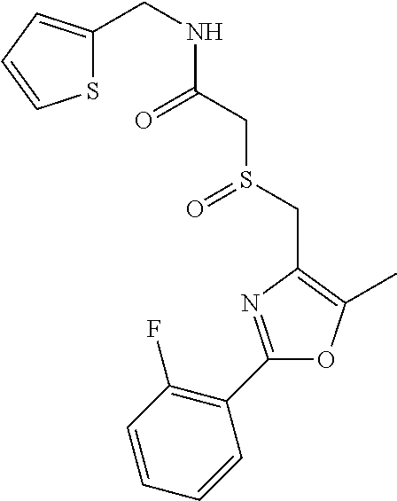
C1(CNC(CS(CC2=C(C)OC(C3=C(F)C=CC=C3)=N2)=O)=O)=CC=CS1
